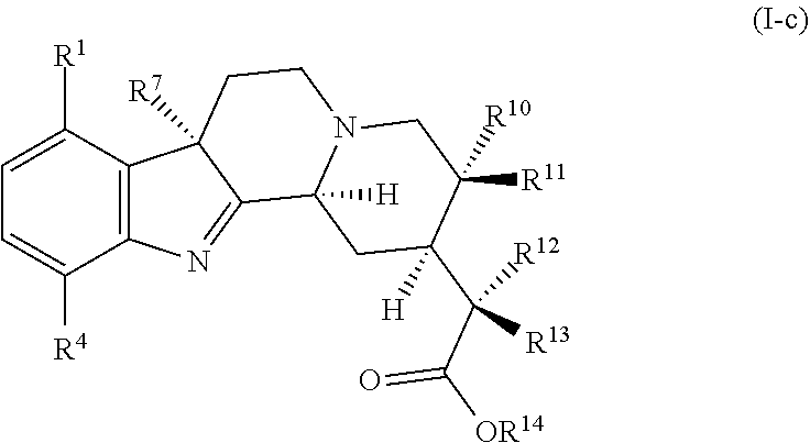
C12=C(C([R1])=CC=C1[R4])C1([R7])C(=N2)C2([H])N(CC1)CC([R11])([R10])C(C(C(=O)[OR14])([R13])[R12])([H])C2
